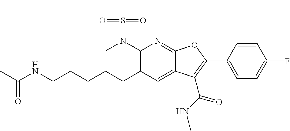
C1(N(C)S(C)(=O)=O)=C(CCCCCNC(C)=O)C=C2C(=N1)OC(C1=CC=C(F)C=C1)=C2C(NC)=O
